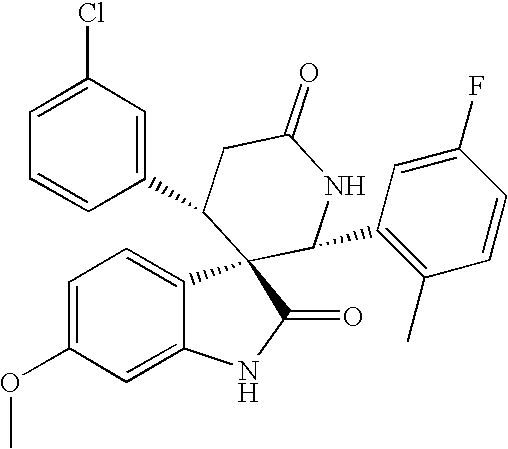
C1(C2C3(C4=CC=C(OC)C=C4NC3=O)C(C3=C(C)C=CC(F)=C3)NC(=O)C2)=CC(Cl)=CC=C1
